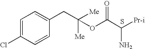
C1=C(Cl)C=CC(CC([Me])([Me])OC(C([Pr-i])N)=O)=C1.S
